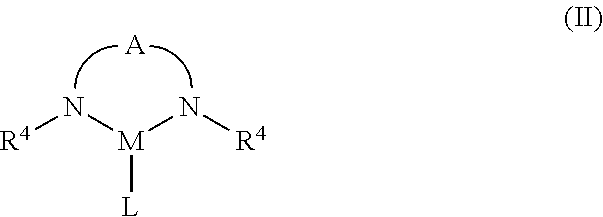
[L][M](N[R4])N[R4].[A]
